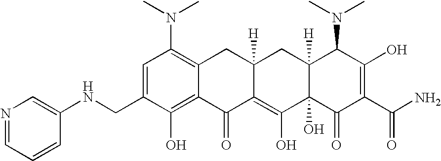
N(CC1=CC(N(C)C)=C2C(=C1O)C(=O)C1=C(O)C3(O)C([H])(CC1([H])C2)C(N(C)C)C(O)=C(C(N)=O)C3=O)C1=CN=CC=C1
